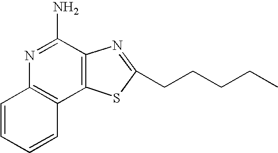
N1=C(N)C2=C(C3=C1C=CC=C3)SC(CCCCC)=N2
